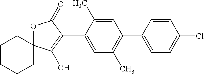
C1CCCC2(C1)OC(=O)C(C1=CC(C)=C(C3=CC=C(Cl)C=C3)C=C1C)=C2O
